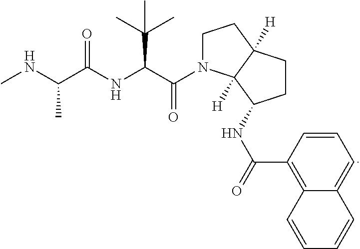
CNC(C(NC(C(=O)N1CCC2([H])C1([H])C(NC(C1=C3C(=CC=C1)C=CC=C3)=O)CC2)C(C)(C)C)=O)C
